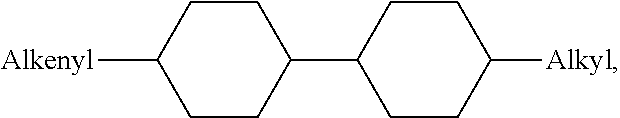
C1CC(C2CCC([Alkyl])CC2)CCC1[Alkenyl]
